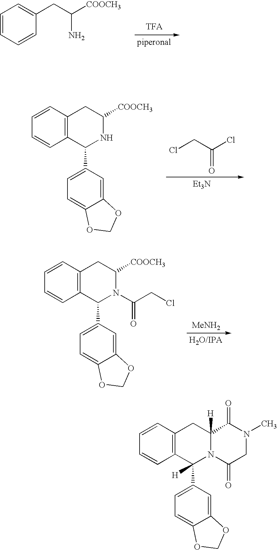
C1=CC=CC(CC([COOCH3])N)=C1.C12=C(C=CC=C1)CC([COOCH3])NC2C1=CC=C2C(=C1)OCO2.ClCC(Cl)=O.[Et3N].[MeNH2].C12=C(C=CC=C1)CC([COOCH3])N(C(=O)CCl)C2C1=CC=C2C(=C1)OCO2.C12=C(C=CC=C1)CC1([H])N(C2(C2=CC=C3C(=C2)OCO3)[H])C(=O)CN(C)C1=O
